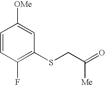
C1=CC(F)=C(SCC(=O)[Me])C=C1[OMe]
